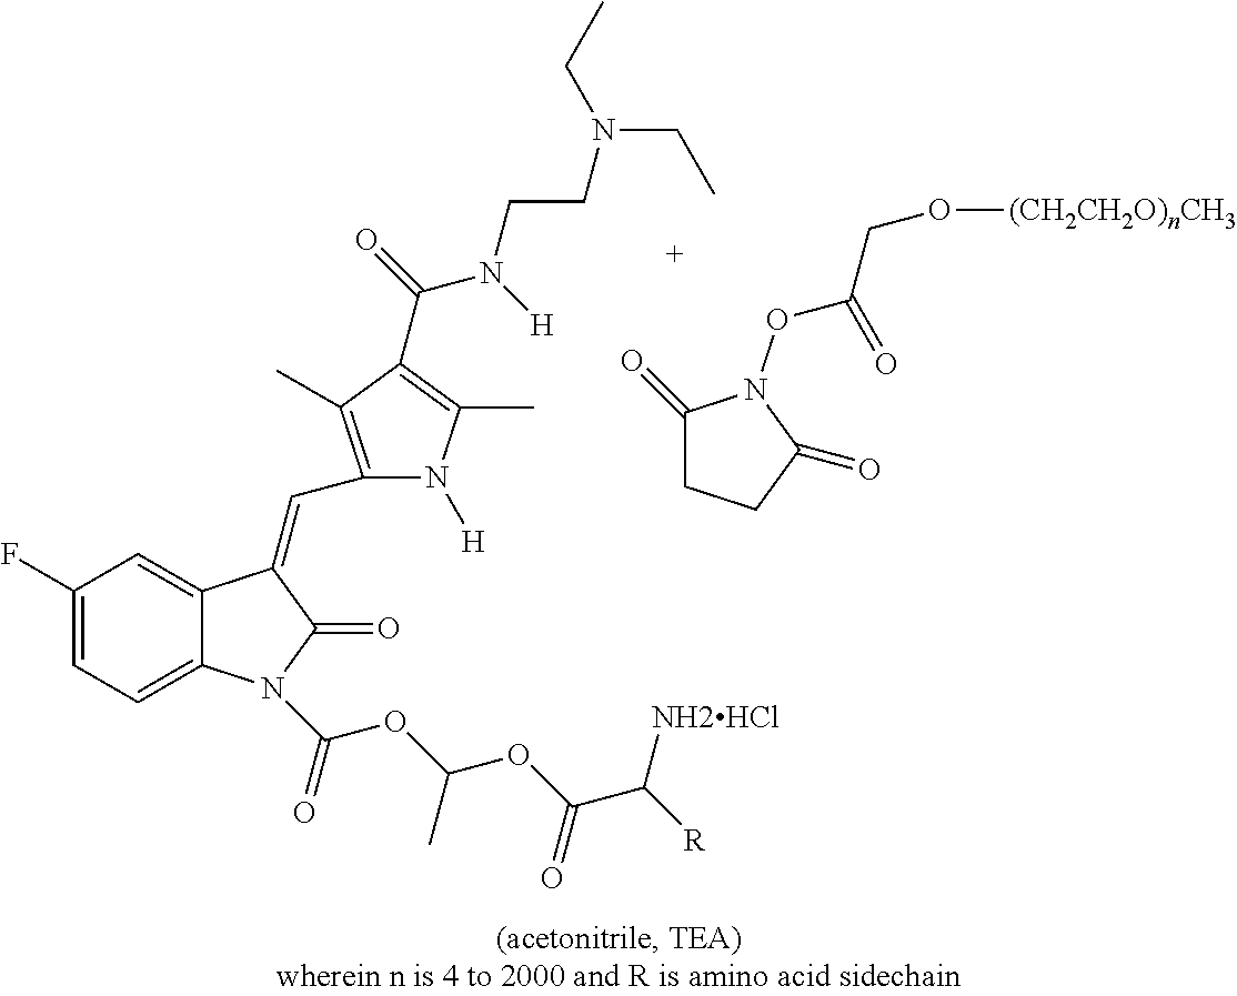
C1(F)=CC=C2C(=C1)C(=CC1=C(C)C(C(=O)N(CCN(CC)CC)[H])=C(C)N1[H])C(=O)N2C(=O)OC(OC(=O)C([NH2HCl])[R])C.C(CO[(CH2CH2O)nCH3])(=O)ON1C(=O)CCC1=O
